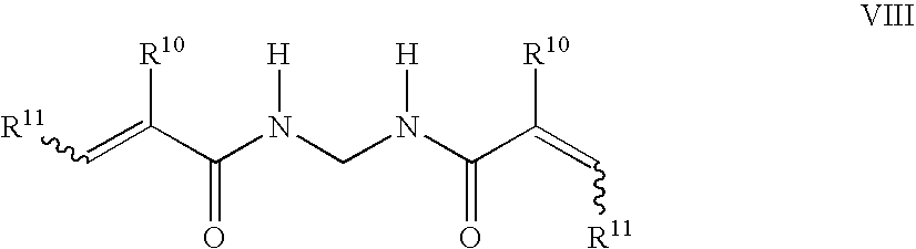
[R11]C=C(C(N(CN(C(C(=C[R11])[R10])=O)[H])[H])=O)[R10]
